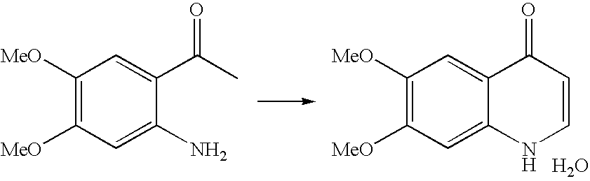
C1([MeO])=C([MeO])C=C(N)C(C(C)=O)=C1.C1([MeO])=C([MeO])C=C2C(=C1)C(=O)C=CN2.O
